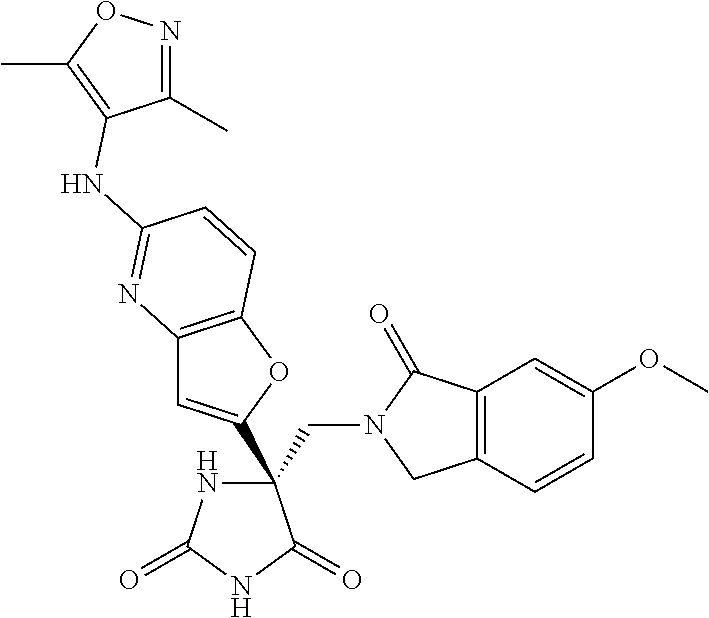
C(C1(C2=CC3=C(O2)C=CC(NC2=C(C)ON=C2C)=N3)NC(=O)NC1=O)N1CC2=C(C1=O)C=C(OC)C=C2
